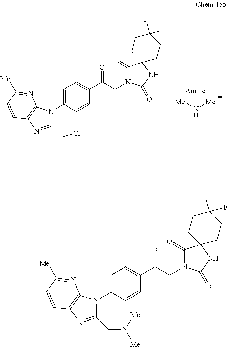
[Me]N[Me].C1=CC(C(CN2C(=O)C3(NC2=O)CCC(F)(F)CC3)=O)=CC=C1N1C2=C(N=C1CCl)C=CC([Me])=N2.C1=CC(C(CN2C(=O)C3(NC2=O)CCC(F)(F)CC3)=O)=CC=C1N1C2=C(N=C1CN([Me])[Me])C=CC([Me])=N2
